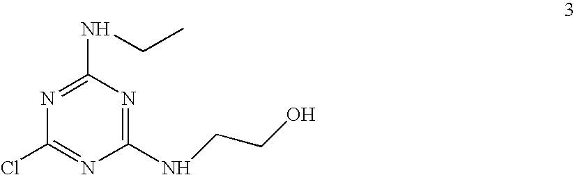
N1=C(NCC)N=C(NCCO)N=C1Cl
